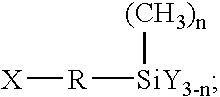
[(CH3)n][SiY3-n][R][X]
